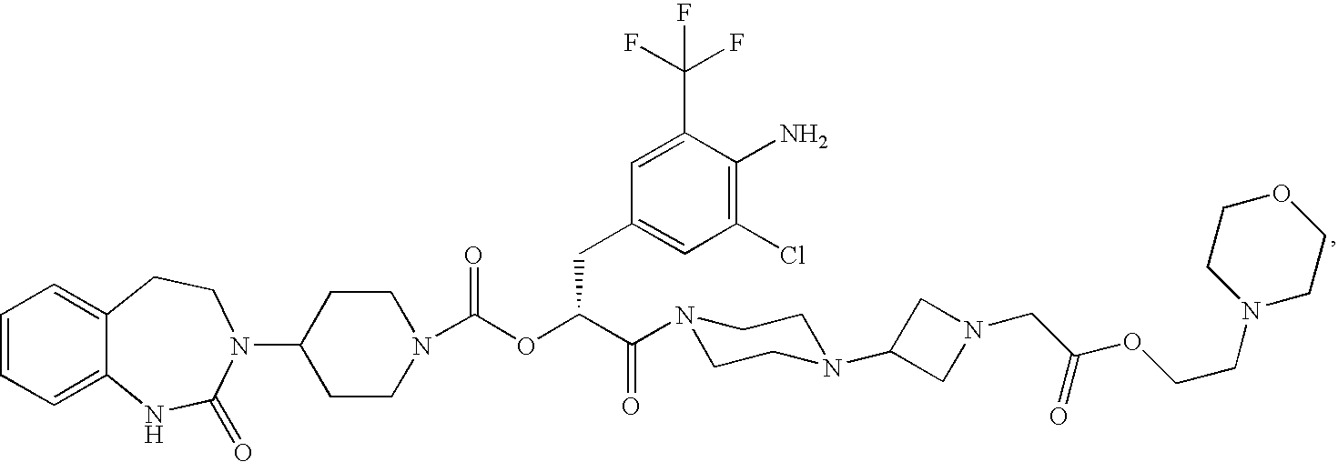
C1=CC=C2C(=C1)CCN(C1CCN(C(OC(C(=O)N3CCN(C4CN(CC(OCCN5CCOCC5)=O)C4)CC3)CC3=CC(Cl)=C(N)C(C(F)(F)F)=C3)=O)CC1)C(=O)N2
